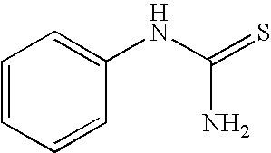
C1=CC=CC(NC(=S)N)=C1
